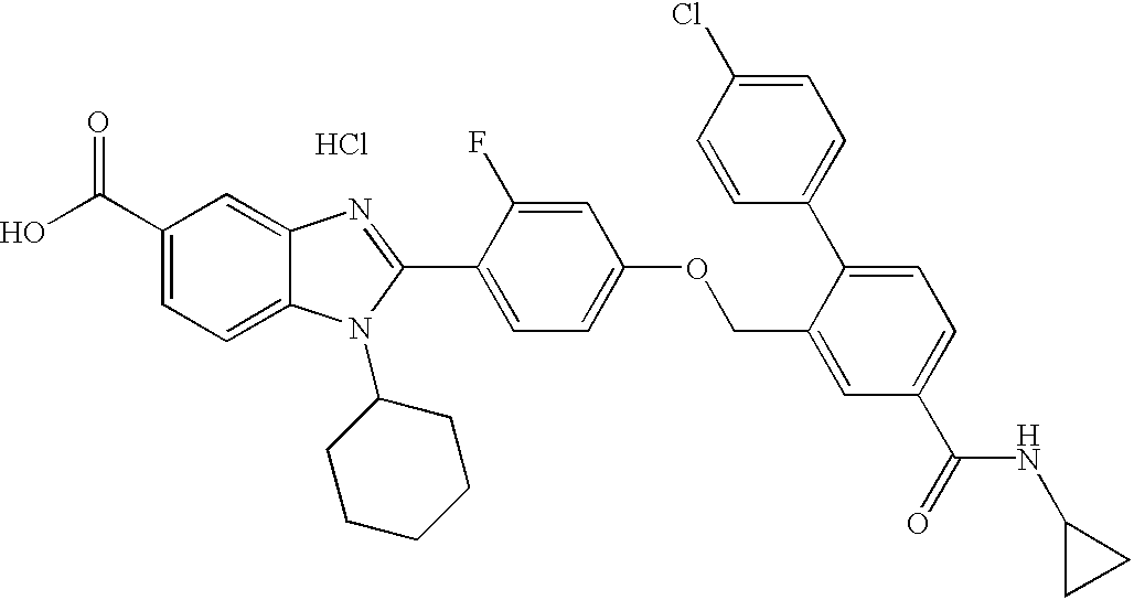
OC(C1=CC=C2C(=C1)N=C(C1=CC=C(OCC3=CC(C(=O)NC4CC4)=CC=C3C3=CC=C(Cl)C=C3)C=C1F)N2C1CCCCC1)=O.Cl
